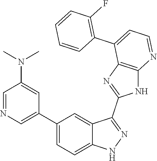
C1=NC=C(C2=CC=C3C(=C2)C(C2=NC4=C(N2)N=CC=C4C2=C(F)C=CC=C2)=NN3)C=C1N(C)C
